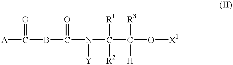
[A]C(=O)BC(=O)N([Y])C([R1])(C([H])([R3])O[X1])[R2]
